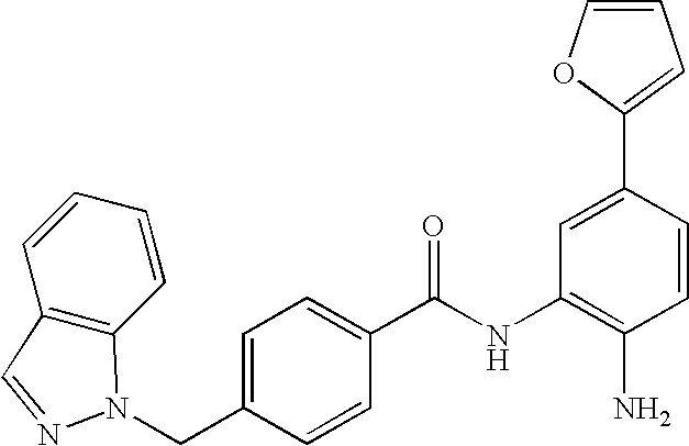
C12=C(C=CC=C1)N(CC1=CC=C(C(NC3=C(N)C=CC(C4=CC=CO4)=C3)=O)C=C1)N=C2
